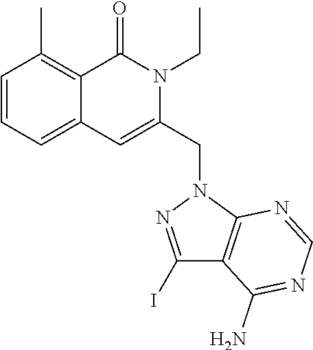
C1=CC=C2C(=C1C)C(=O)N(CC)C(CN1C3=C(C(N)=NC=N3)C(I)=N1)=C2
